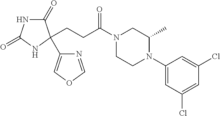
C1(=O)NC(=O)NC1(CCC(=O)N1CCN(C2=CC(Cl)=CC(Cl)=C2)C(C)C1)C1=COC=N1
